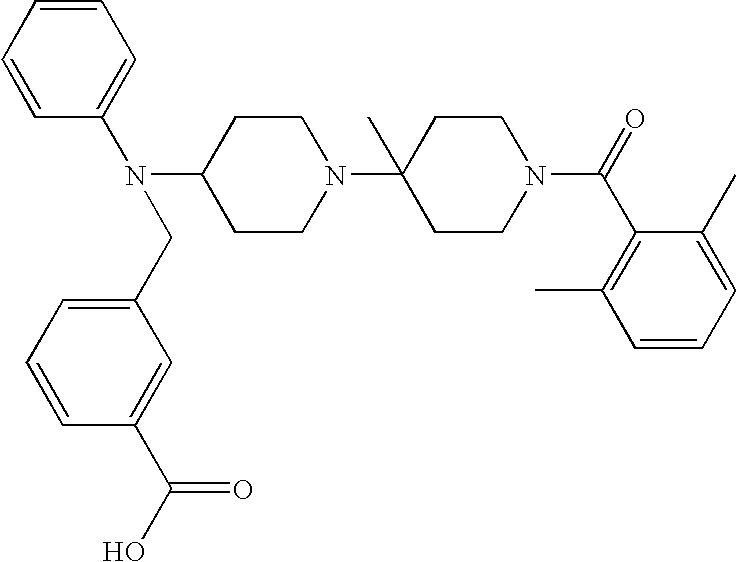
C1CN(C2(C)CCN(C(=O)C3=C(C)C=CC=C3C)CC2)CCC1N(C1=CC=CC=C1)CC1=CC=CC(C(O)=O)=C1
